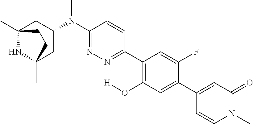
C12(C)NC(C)(CC(N(C3=NN=C(C4=C(O[H])C=C(C5=CC(=O)N(C)C=C5)C(F)=C4)C=C3)C)C1)CC2
